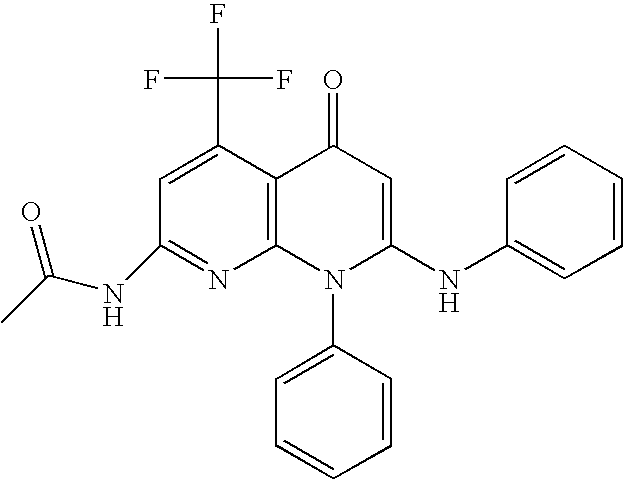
C1(NC(C)=O)=NC2=C(C(C(F)(F)F)=C1)C(=O)C=C(NC1=CC=CC=C1)N2C1=CC=CC=C1
